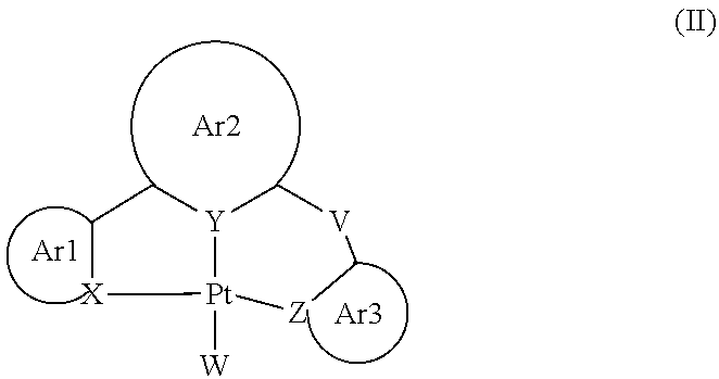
[Ar1].C1[X][Pt]2([W])[Y](C1)C[V]C[Z]2.[Ar2].[Ar3]
